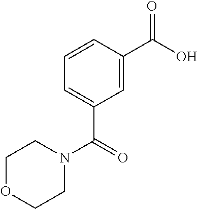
OC(C1=CC(C(=O)N2CCOCC2)=CC=C1)=O
